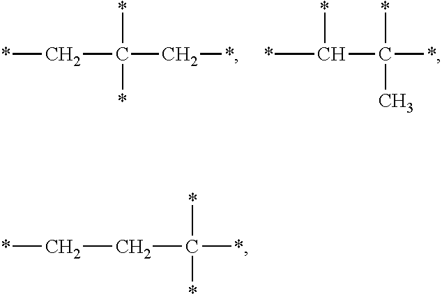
C(C(C*)(*)*)*.C(C(*)(C)*)(*)*.C(C(*)(*)*)C*
